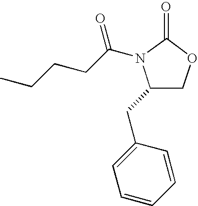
C1OC(=O)N(C(CCCC)=O)C1CC1=CC=CC=C1
